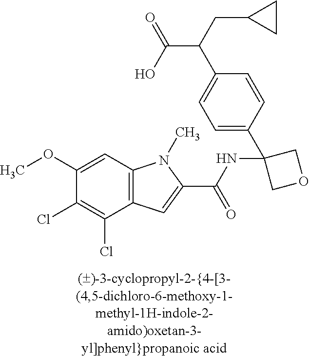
C1(OC)=CC2=C(C(Cl)=C1Cl)C=C(C(NC1(C3=CC=C(C(C(O)=O)CC4CC4)C=C3)COC1)=O)N2C
